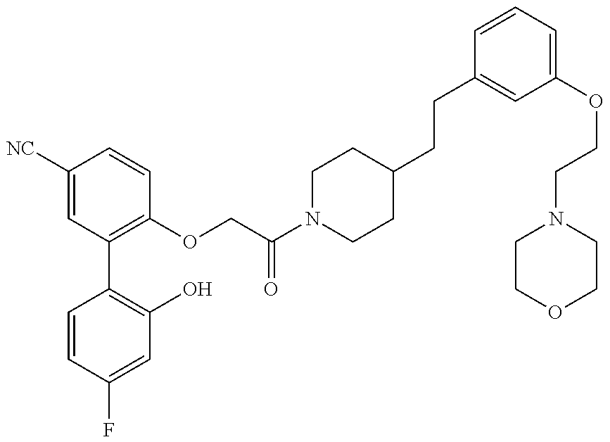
C1=CC(F)=CC(O)=C1C1=C(OCC(N2CCC(CCC3=CC(OCCN4CCOCC4)=CC=C3)CC2)=O)C=CC([NC])=C1
